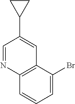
C1=NC2=C(C=C1C1CC1)C(Br)=CC=C2
